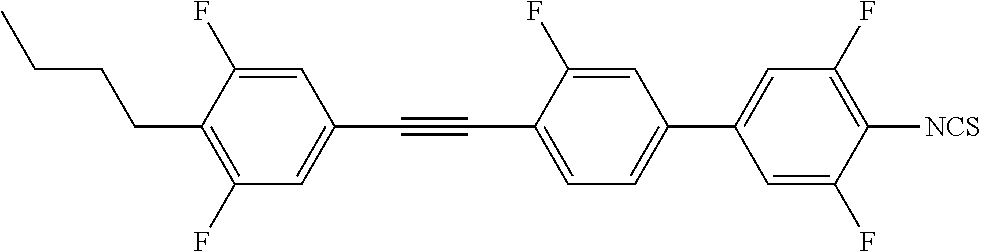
C1=C(F)C(CCCC)=C(F)C=C1C#CC1=CC=C(C2=CC(F)=C([NCS])C(F)=C2)C=C1F
